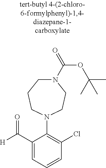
N1(C(OC(C)(C)C)=O)CCCN(C2=C(Cl)C=CC=C2C(=O)[H])CC1
